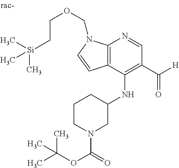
C12=C(C(NC3CCCN(C(=O)OC(C)(C)C)C3)=C(C([H])=O)C=N1)C=CN2COCC[Si](C)(C)C
